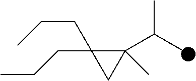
C1(C(C)C)(C)C(CCC)(CCC)C1
